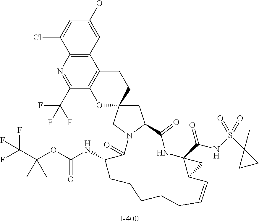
C1=C(Cl)C2=C(C=C1OC)C1=C(C(C(F)(F)F)=N2)OC2(CC1)CC1N(C2)C(=O)C(NC(OC(C(F)(F)F)(C)C)=O)CCCCCC=CC2C(C(NS(C3(C)CC3)(=O)=O)=O)(NC1=O)C2
